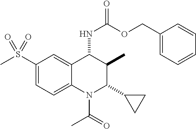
C1(S(=O)(C)=O)=CC=C2C(=C1)C(NC(=O)OCC1=CC=CC=C1)C(C)C(C1CC1)N2C(C)=O
